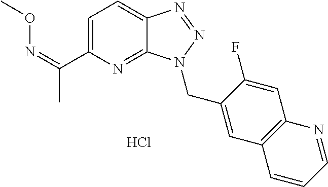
C(=NOC)(C1=CC=C2C(=N1)N(CC1=CC3=C(C=C1F)N=CC=C3)N=N2)C.Cl
